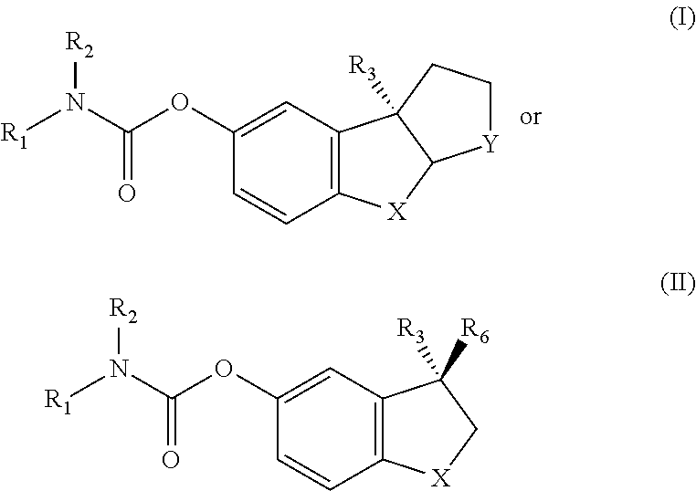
C1(OC(N([R1])[R2])=O)=CC2=C(C=C1)[X]C1C2([R3])CC[Y]1.C1(OC(N([R1])[R2])=O)=CC2=C(C=C1)[X]CC2([R3])[R6]
